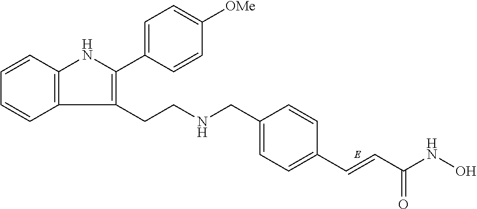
C1=CC2=C(C=C1)C(CCNCC1=CC=C(C=CC(NO)=O)C=C1)=C(C1=CC=C([OMe])C=C1)N2
